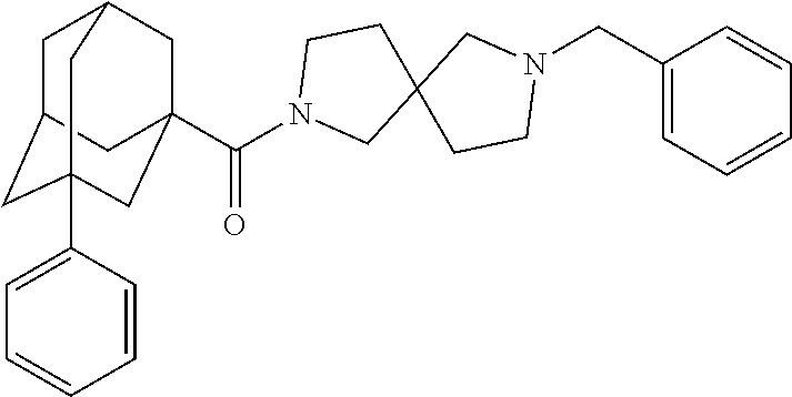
C1C2CC3(C4=CC=CC=C4)CC(C(N4CC5(CC4)CCN(CC4=CC=CC=C4)C5)=O)(CC1C3)C2
